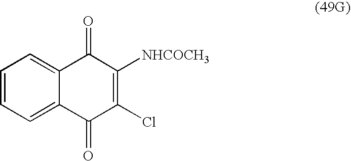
C1=CC=C2C(=C1)C(=O)C([NHCOCH3])=C(Cl)C2=O
